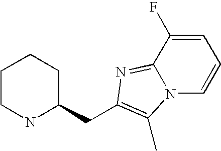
C1CNC(CC2=C(C)N3C(=N2)C(F)=CC=C3)CC1
